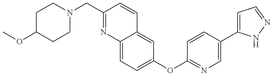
C1C(OC)CCN(CC2=NC3=CC=C(OC4=NC=C(C5=CC=NN5)C=C4)C=C3C=C2)C1
